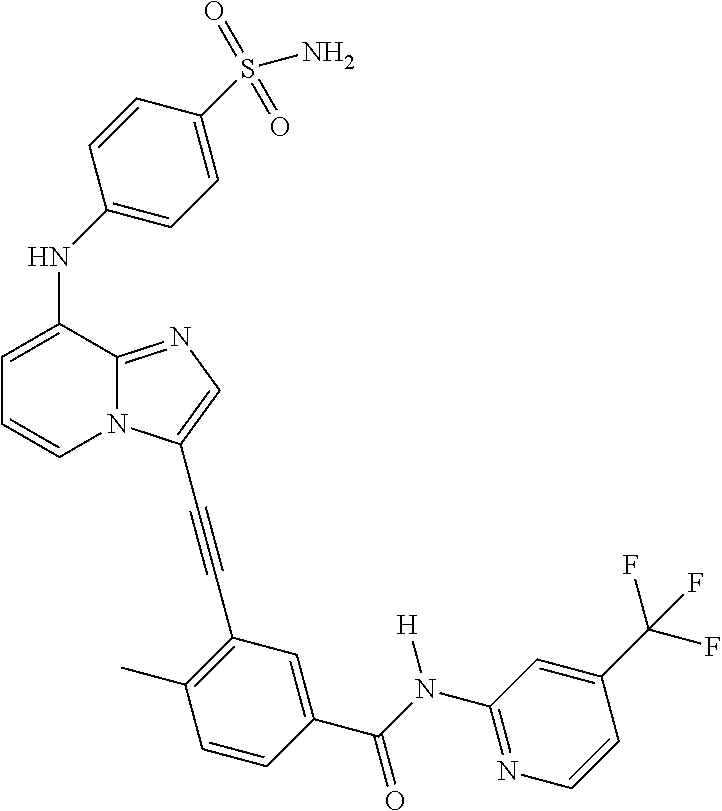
C1=C(NC2=CC=C(S(N)(=O)=O)C=C2)C2=NC=C(C#CC3=C(C)C=CC(C(N(C4=NC=CC(C(F)(F)F)=C4)[H])=O)=C3)N2C=C1
